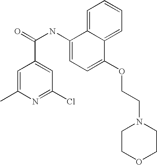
C1=C(C)N=C(Cl)C=C1C(=O)NC1=CC=C(OCCN2CCOCC2)C2=CC=CC=C12
